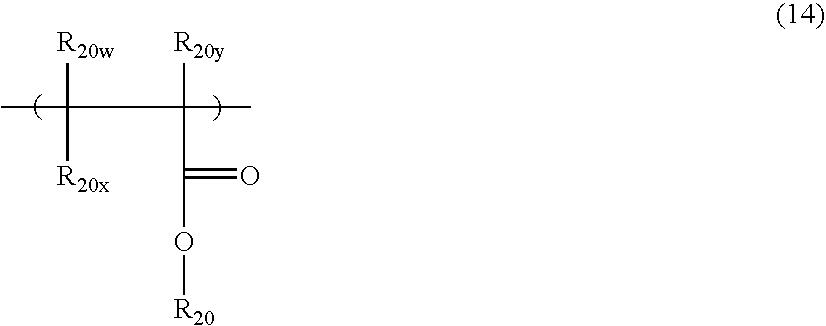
CC([R20w])([R20x])C([R20y])(C)C(=O)O[R20]
